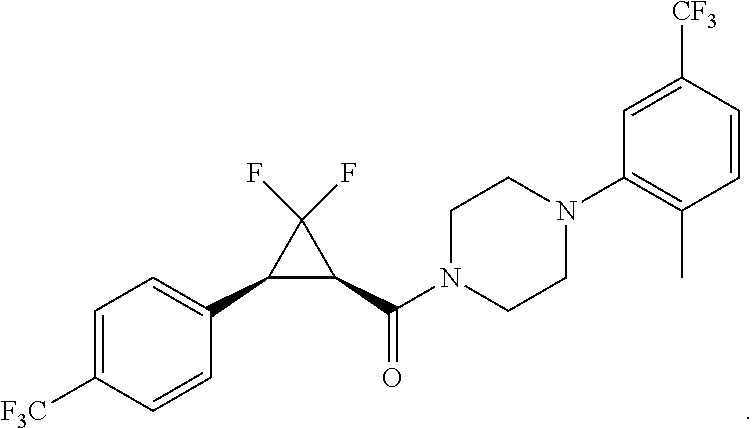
C1=C([CF3])C=CC(C)=C1N1CCN(C(C2C(F)(F)C2C2=CC=C([F3C])C=C2)=O)CC1
